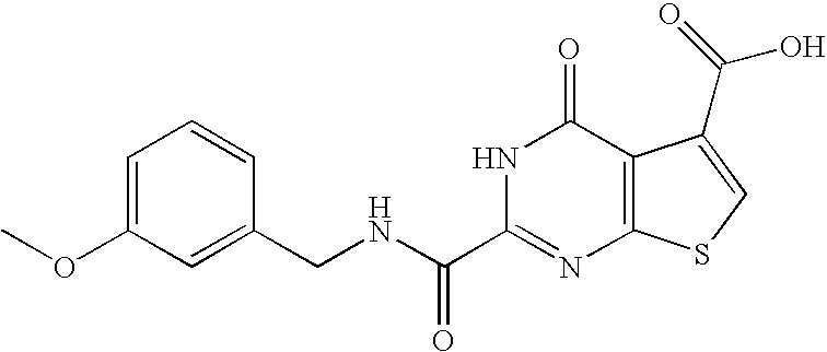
C1(CNC(C2=NC3=C(C(=O)N2)C(C(O)=O)=CS3)=O)=CC(OC)=CC=C1
